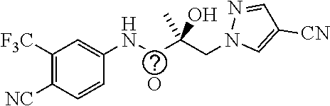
N1(CC(C(NC2=CC([F3C])=C([NC])C=C2)=O)(O)C)C=C([CN])C=N1
